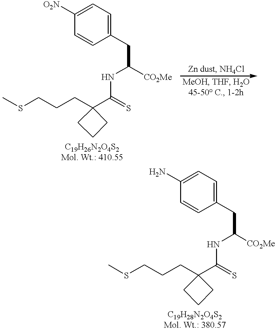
C1([O2N])=CC=C(CC([CO2Me])NC(C2(CCCSC)CCC2)=S)C=C1.C1(N)=CC=C(CC([CO2Me])NC(C2(CCCSC)CCC2)=S)C=C1
